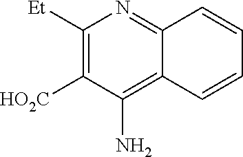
C12=C(N)C([HO2C])=C([Et])N=C1C=CC=C2
